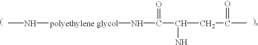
CN[polyethylene glycol]NC(=O)C(N)CC(C)=O
